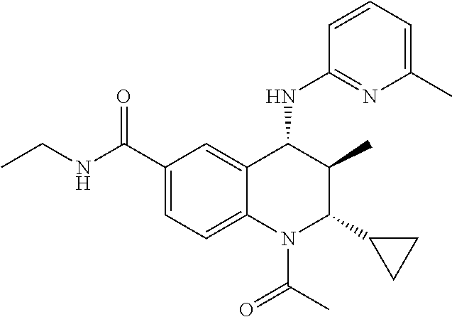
C1(C(NCC)=O)=CC=C2C(=C1)C(NC1=NC(C)=CC=C1)C(C)C(C1CC1)N2C(C)=O
